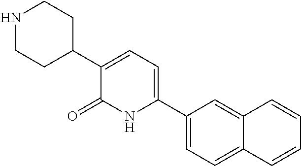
C1(C2=CC=C(C3CCNCC3)C(=O)N2)=CC=C2C(=C1)C=CC=C2
